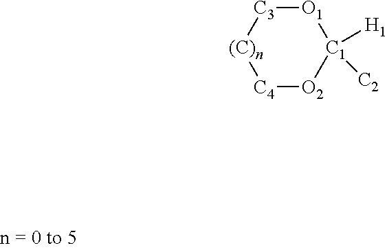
[C4]1[O2][C1]([H1])([C2])[O1][C3][(C)n]1
